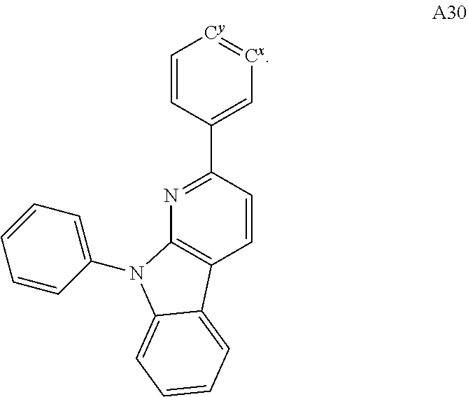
C1(C2=C[Cx]=[Cy]C=C2)=NC2=C(C=C1)C1=CC=CC=C1N2C1=CC=CC=C1
